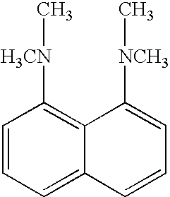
C1=CC=C2C(=C1[H3CN]C)C([NCH3]C)=CC=C2
